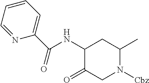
C1(NC(C2=CC=CC=N2)=O)C(=O)CN([Cbz])C(C)C1
